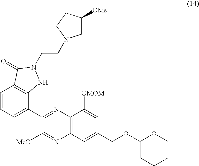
C1=CC=C(C2=NC3=C(N=C2[MeO])C=C(COC2CCCCO2)C=C3[OMOM])C2=C1C(=O)N(CCN1CC([OMs])CC1)N2
